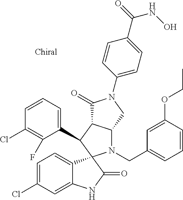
C1(C2C3C(N(CC4=CC=CC(OCC)=C4)C24C2=CC=C(Cl)C=C2NC4=O)CN(C2=CC=C(C(=O)NO)C=C2)C3=O)=CC=CC(Cl)=C1F
